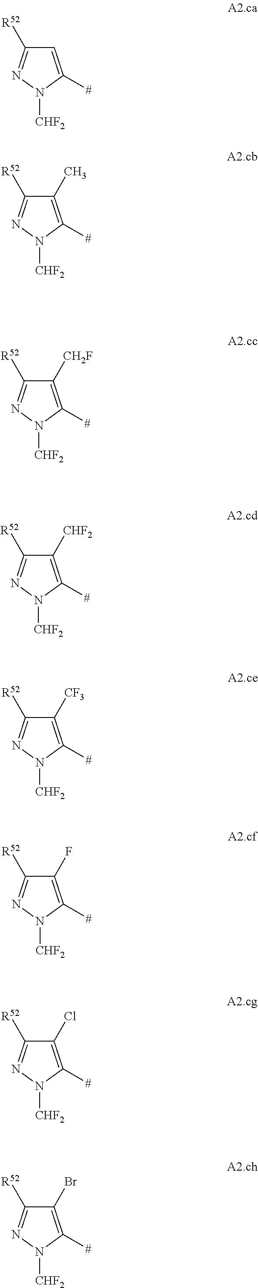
C1=C([#])N([CHF2])N=C1[R52].C1(C)=C([#])N([CHF2])N=C1[R52].C1([CH2F])=C([#])N([CHF2])N=C1[R52].C1([CHF2])=C([#])N([CHF2])N=C1[R52].C1([CF3])=C([#])N([CHF2])N=C1[R52].C1(F)=C([#])N([CHF2])N=C1[R52].C1(Cl)=C([#])N([CHF2])N=C1[R52].C1(Br)=C([#])N([CHF2])N=C1[R52]
